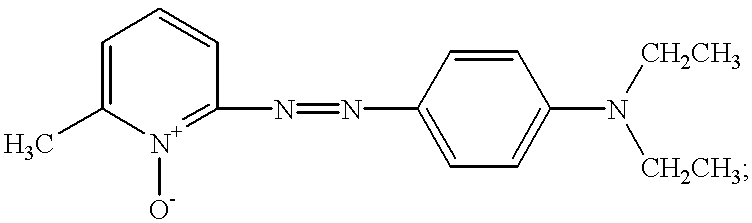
C1=C(C)[N+]([O-])=C(N=NC2=CC=C(N([CH2CH3])[CH2CH3])C=C2)C=C1
